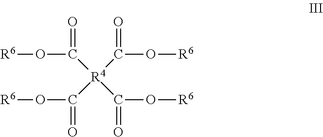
[R4](C(O[R6])=O)(C(O[R6])=O)(C(O[R6])=O)C(O[R6])=O
